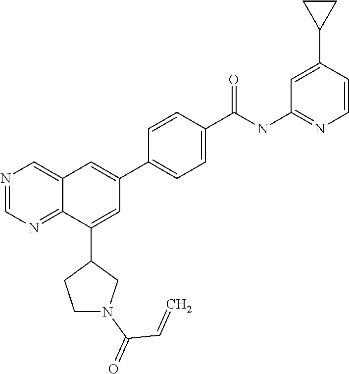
C1(C(NC2=NC=CC(C3CC3)=C2)=O)=CC=C(C2=CC3=CN=CN=C3C(C3CCN(C(=O)C=C)C3)=C2)C=C1
